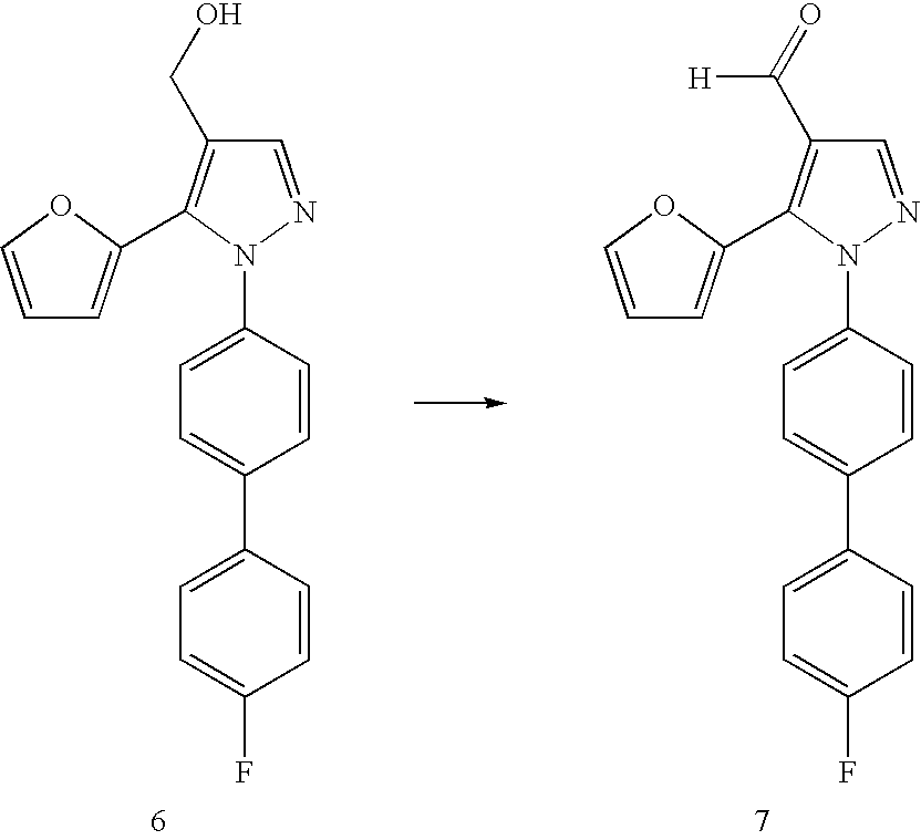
C1=NN(C2=CC=C(C3=CC=C(F)C=C3)C=C2)C(C2=CC=CO2)=C1CO.C1=NN(C2=CC=C(C3=CC=C(F)C=C3)C=C2)C(C2=CC=CO2)=C1C([H])=O
